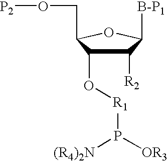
C1([R2])C(O[R1]P([OR3])[(R4)2N])C(CO[P2])OC1[B-P1]
